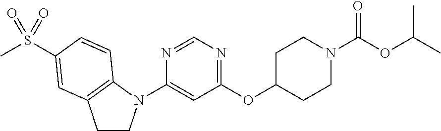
C1(N2CCC3=C2C=CC(S(C)(=O)=O)=C3)=CC(OC2CCN(C(OC(C)C)=O)CC2)=NC=N1
